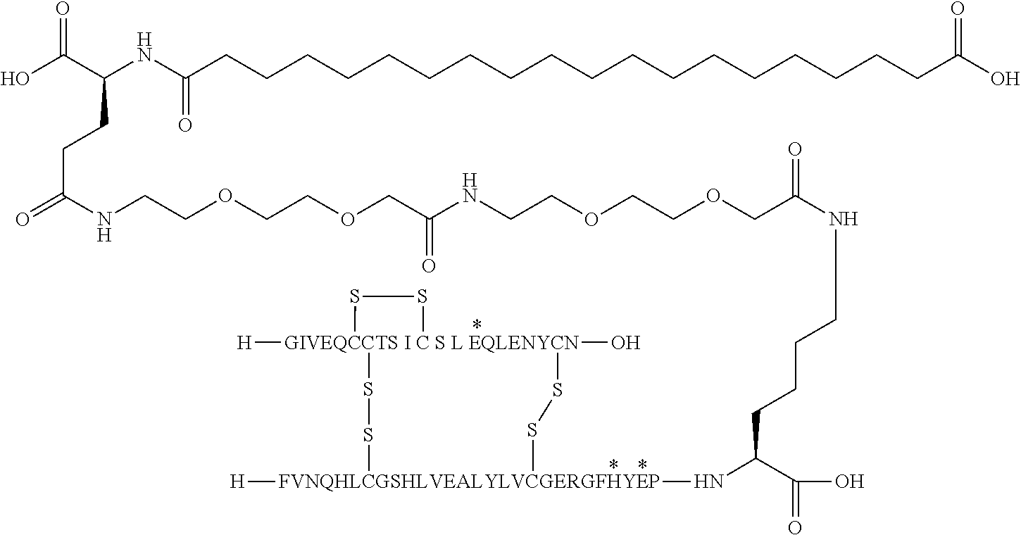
C(CCC(C(O)=O)N[FVNQHLCGSHLVEALYLVCGERGFHYEP]1([H])SS[GIVEQCCTS I C S L EQLENYCN]2([H])(O)(SS1)SS2)CNC(=O)COCCOCCNC(COCCOCCNC(=O)CCC(C(O)=O)NC(CCCCCCCCCCCCCCCCCCC(O)=O)=O)=O
